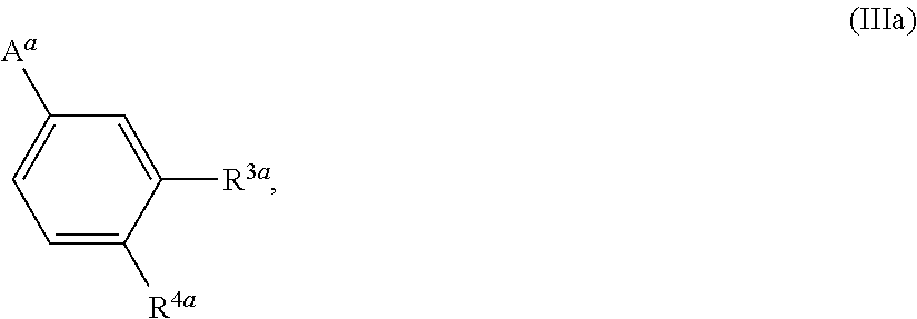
C1=C([R4a])C([R3a])=CC([Aa])=C1
